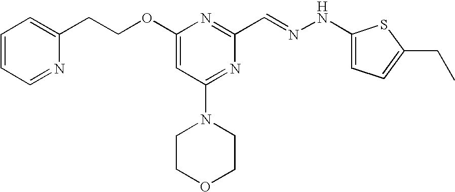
C(COC1=CC(N2CCOCC2)=NC(C=NNC2=CC=C(CC)S2)=N1)C1=CC=CC=N1
